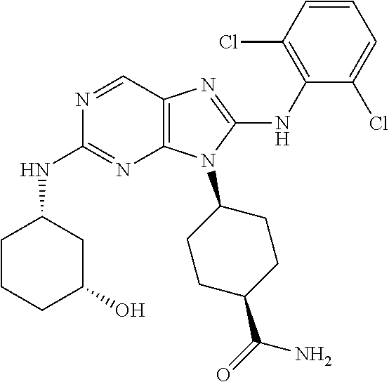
N1=CC2=C(N=C1NC1CCCC(O)C1)N(C1CCC(C(=O)N)CC1)C(NC1=C(Cl)C=CC=C1Cl)=N2
